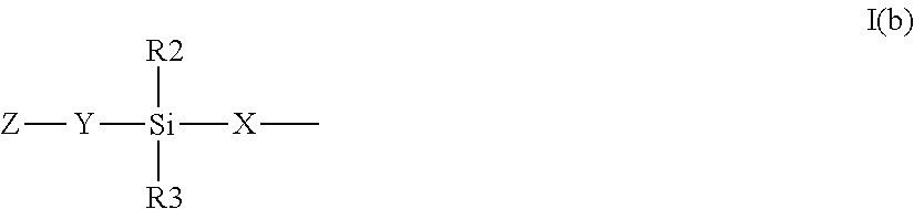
[Z][Y][Si]([R2])([R3])[X]C
